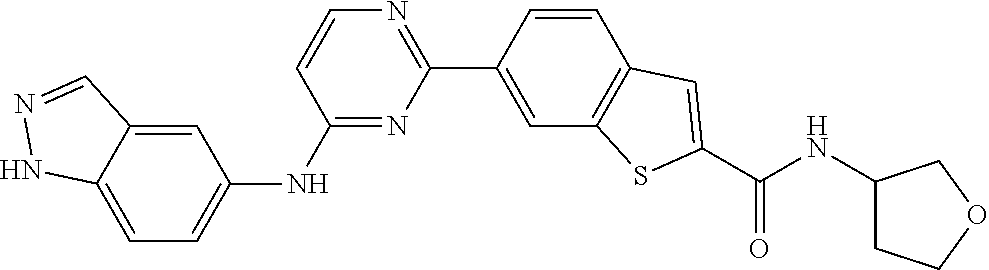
C1(NC2=CC=C3C(=C2)C=NN3)=NC(C2=CC3=C(C=C2)C=C(C(NC2CCOC2)=O)S3)=NC=C1
